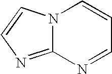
N12C(=NC=C1)N=CC=C2
